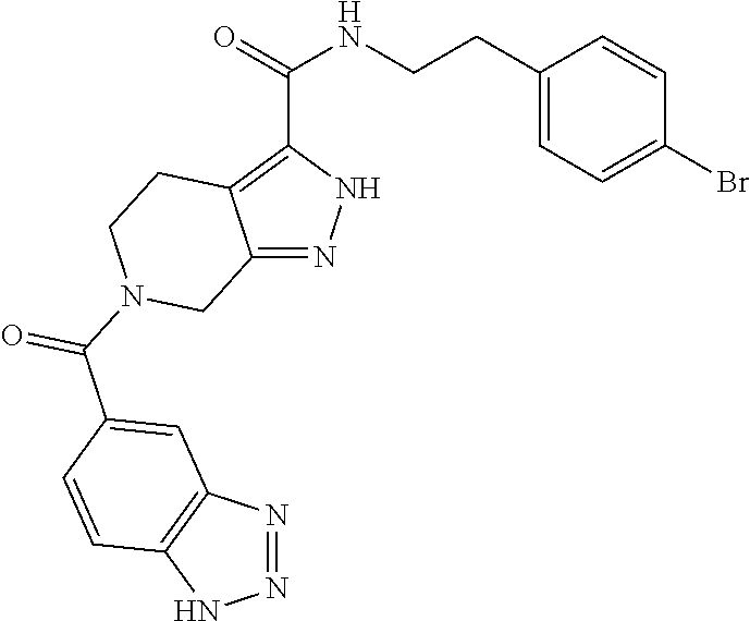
O=C(C1=C2C(=NN1)CN(C(C1=CC3=C(NN=N3)C=C1)=O)CC2)NCCC1=CC=C(Br)C=C1
